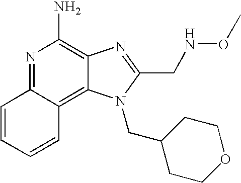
N1=C2C(=C3C(=C1N)N=C(CNOC)N3CC1CCOCC1)C=CC=C2
